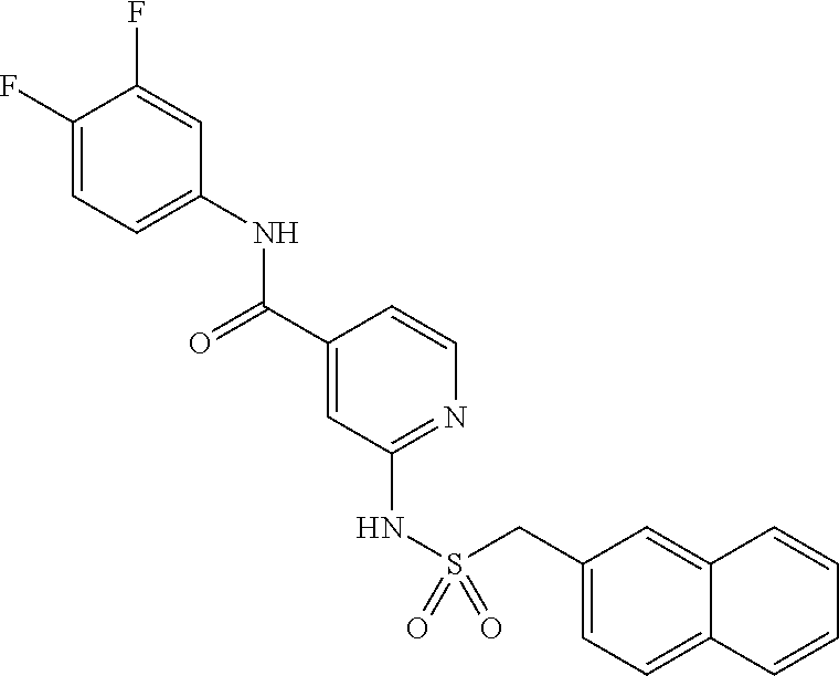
C1(F)=CC=C(NC(C2=CC(NS(=O)(=O)CC3=CC=C4C(=C3)C=CC=C4)=NC=C2)=O)C=C1F
